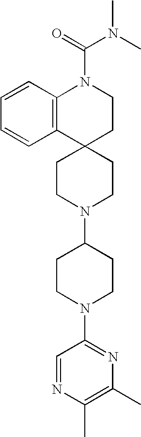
C1=CC2=C(C=C1)C1(CCN2C(=O)N(C)C)CCN(C2CCN(C3=NC(C)=C(C)N=C3)CC2)CC1
